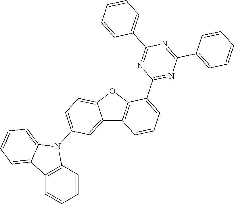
C12=CC(N3C4=CC=CC=C4C4=C3C=CC=C4)=CC=C1OC1=C2C=CC=C1C1=NC(C2=CC=CC=C2)=NC(C2=CC=CC=C2)=N1
